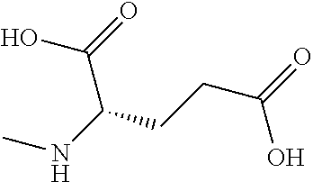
OC(=O)C(NC)CCC(=O)O
